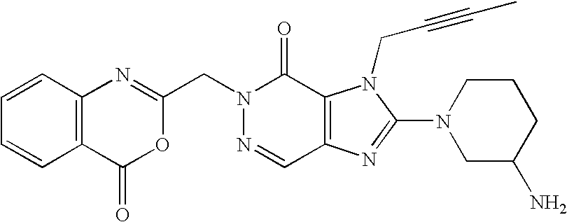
N1(CC2=NC3=C(C(=O)O2)C=CC=C3)N=CC2=C(C1=O)N(CC#CC)C(N1CC(N)CCC1)=N2
